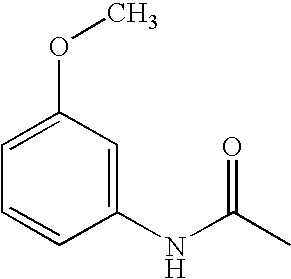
C1=C(OC)C=C(NC(=O)C)C=C1
